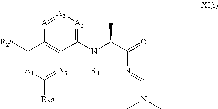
N(C)(C)C=NC(C(N([R1])C1=[A3][A2]=[A1]C2=C1[A5]=C([R2a])[A4]=C2[R2b])C)=O
